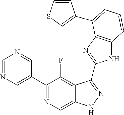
C1=NC=C(C2=NC=C3C(=C2F)C(C2=NC4=C(N2)C=CC=C4C2=CSC=C2)=NN3)C=N1
